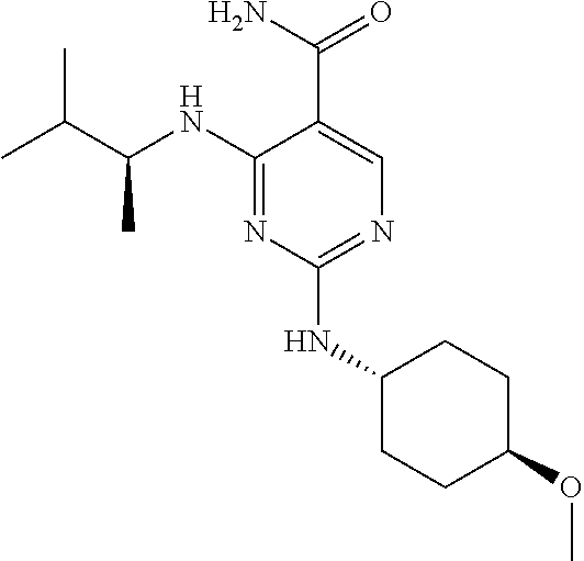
C1(NC(C(C)C)C)=NC(NC2CCC(OC)CC2)=NC=C1C(N)=O
